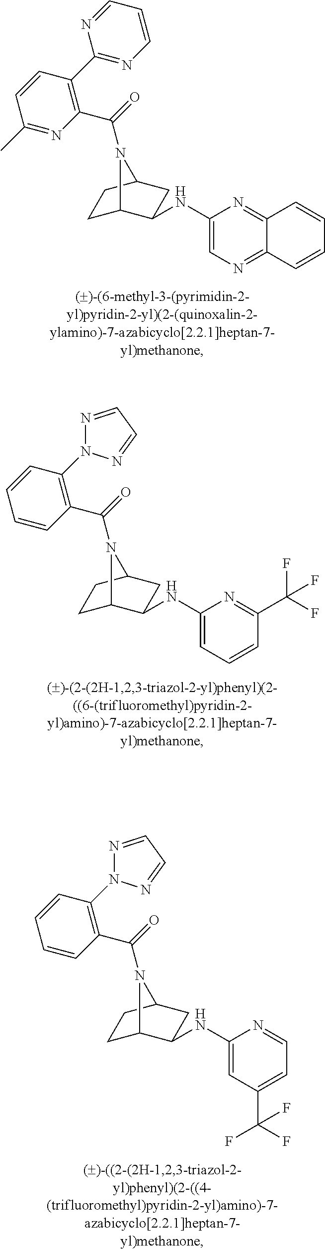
C1=CC=C(NC2C3CCC(C2)N3C(=O)C2=C(N3N=CC=N3)C=CC=C2)N=C1C(F)(F)F.C12=NC=C(NC3C4CCC(C3)N4C(=O)C3=C(C4=NC=CC=N4)C=CC(C)=N3)N=C1C=CC=C2.C1=C(C(F)(F)F)C=C(NC2C3CCC(C2)N3C(=O)C2=C(N3N=CC=N3)C=CC=C2)N=C1
